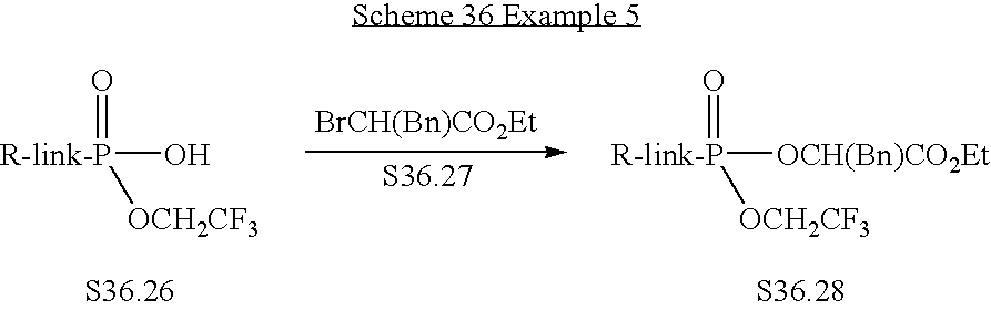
[R-link-P]([OCH2CF3])(=O)O.[BrCH(Bn)CO2Et].[R-link-P]([OCH2CF3])(=O)[OCH(Bn)CO2Et]
